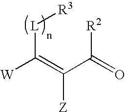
[W]C(=C(C(=O)[R2])[Z])[L][R3]
